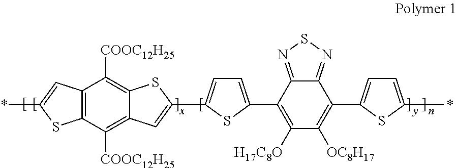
C12=C(C([COOC12H25])=C3C(=C1[COOC12H25])SC(C1=CC=C(C4=C([H17C8O])C([OC8H17])=C(C5=CC=C(*)S5)C5=NSN=C45)S1)=C3)SC(*)=C2
